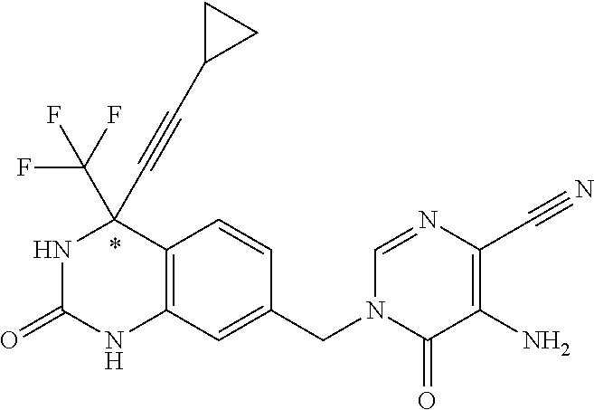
N1C(=O)NC2=C(C1(C#CC1CC1)C(F)(F)F)C=CC(CN1C(=O)C(N)=C(C#N)N=C1)=C2
